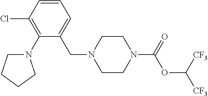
C1=CC(Cl)=C(N2CCCC2)C(CN2CCN(C(=O)OC([CF3])[CF3])CC2)=C1
